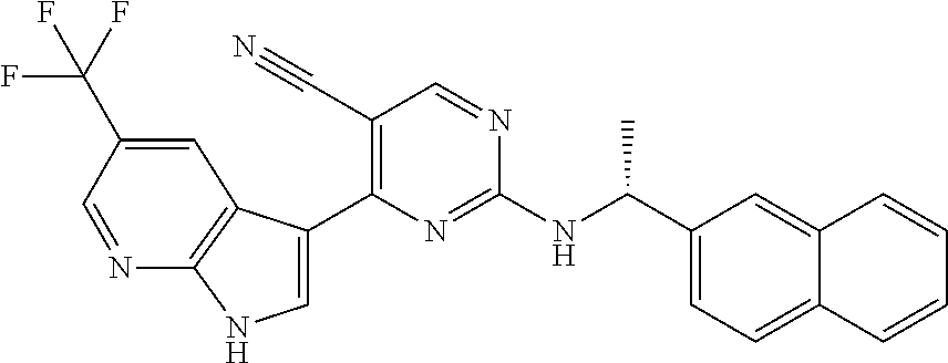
C(NC1=NC(C2=CNC3=C2C=C(C(F)(F)F)C=N3)=C(C#N)C=N1)(C1=CC=C2C(=C1)C=CC=C2)C
